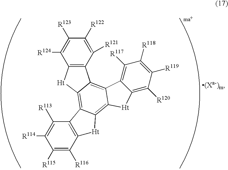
C1([R115])=C([R116])C2=C(C([R113])=C1[R114])C1=C3[Ht]C4=C(C3=C3C5=C([R117])C([R118])=C([R119])C([R120])=C5[Ht]C3=C1[Ht]2)C([R121])=C([R122])C([R123])=C4[R124]
